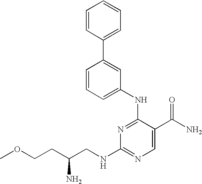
N1=C(NC2=CC=CC(C3=CC=CC=C3)=C2)C(C(N)=O)=CN=C1NCC(CCOC)N
